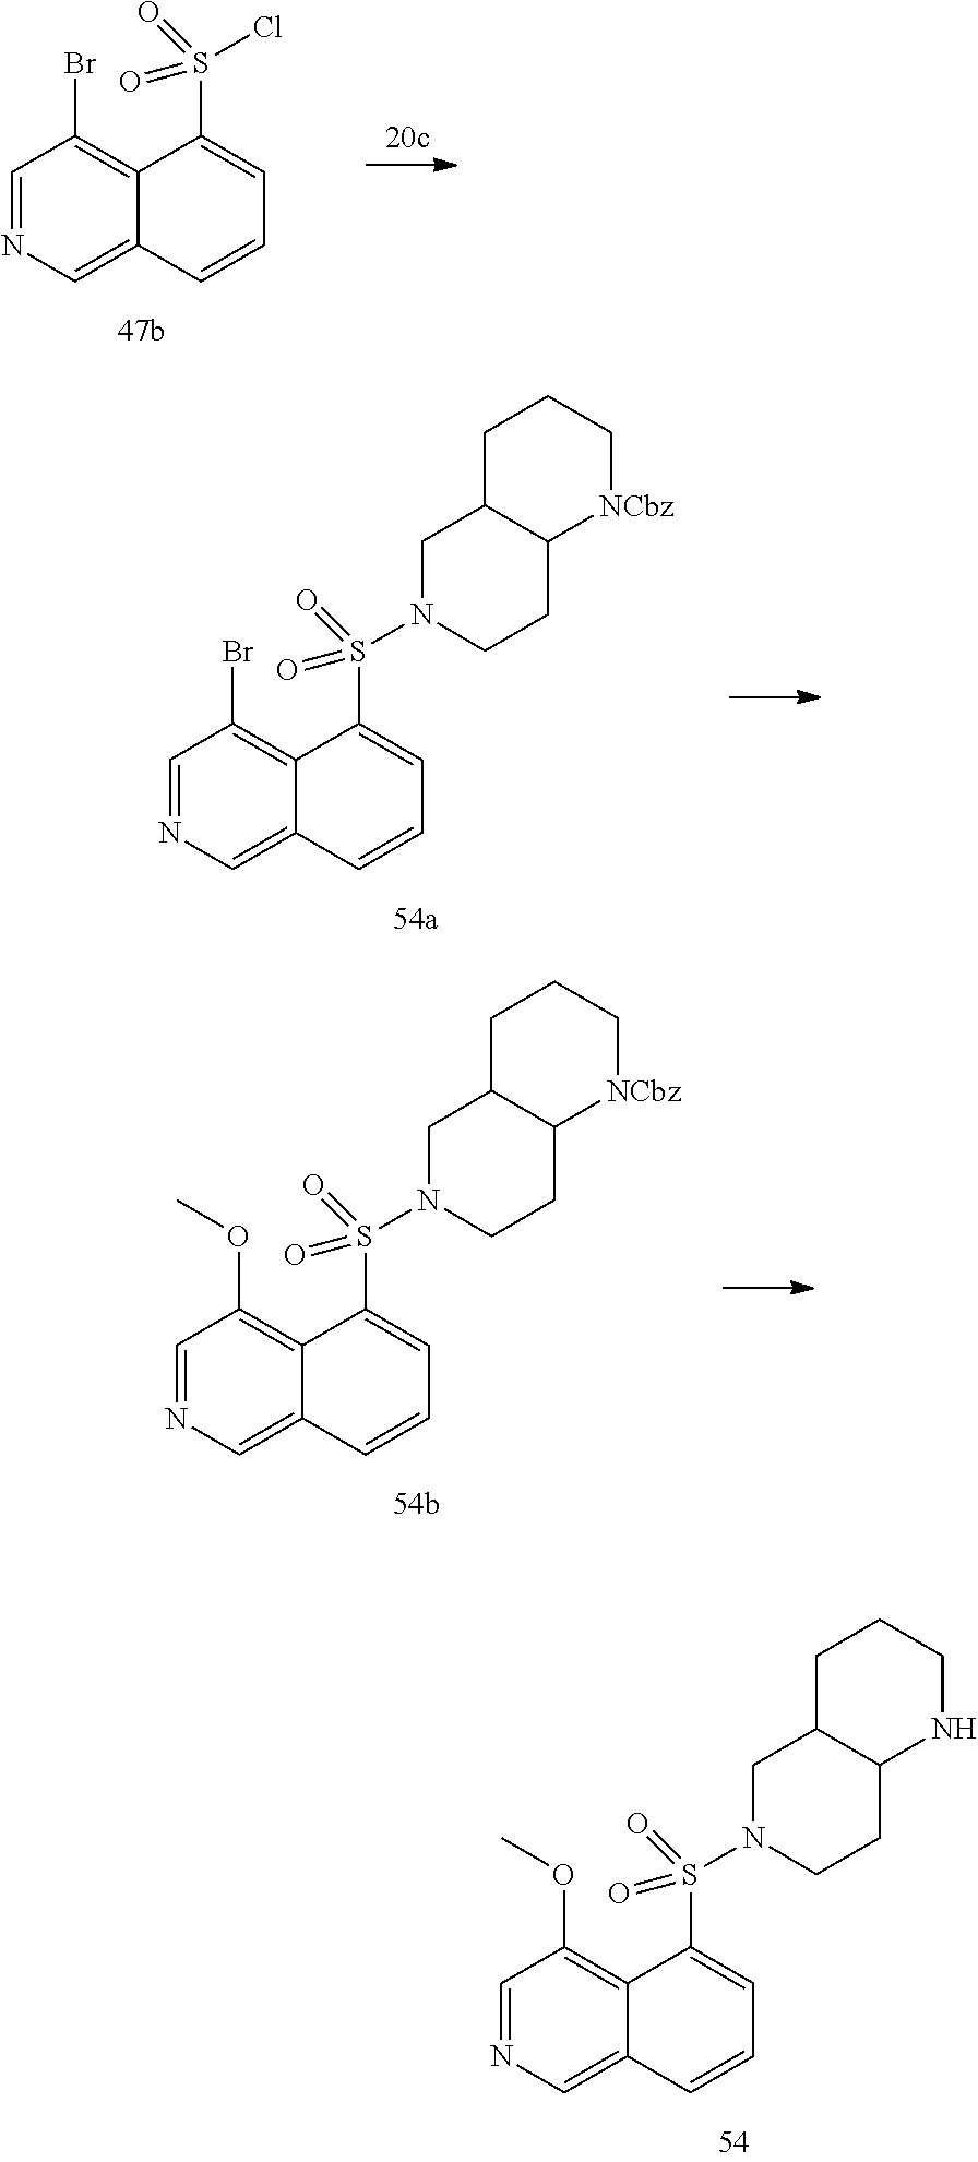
C1=NC=C2C(=C1Br)C(S(Cl)(=O)=O)=CC=C2.C1=NC=C2C(=C1Br)C(S(N1CC3C(CC1)[NCbz]CCC3)(=O)=O)=CC=C2.C1=NC=C2C(=C1OC)C(S(N1CC3C(CC1)NCCC3)(=O)=O)=CC=C2.C1=NC=C2C(=C1OC)C(S(N1CC3C(CC1)[NCbz]CCC3)(=O)=O)=CC=C2
